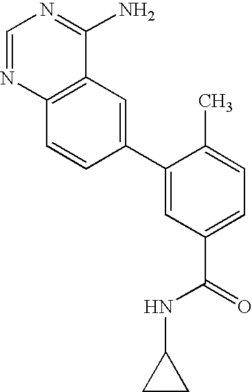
C1=NC2=C(C(N)=N1)C=C(C1=CC(C(=O)NC3CC3)=CC=C1C)C=C2
